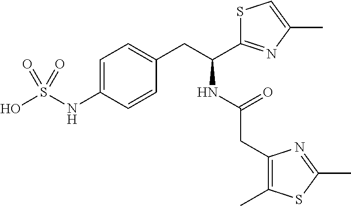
C(CC1=CC=C(NS(O)(=O)=O)C=C1)(NC(=O)CC1=C(C)SC(C)=N1)C1=NC(C)=CS1
